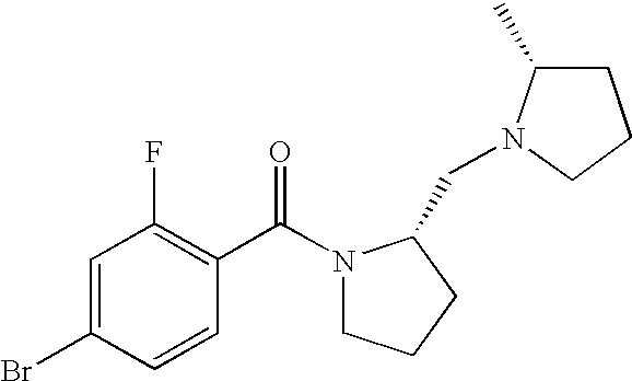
BrC1=CC(F)=C(C(N2CCCC2CN2C(C)CCC2)=O)C=C1
